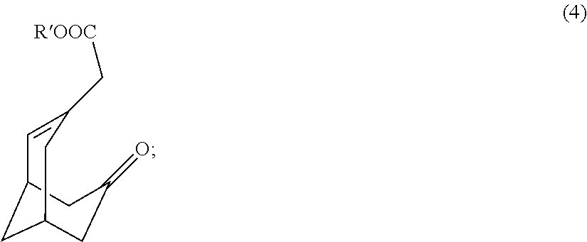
C1=C(C[ROOC])CC2CC1CC(=O)C2
